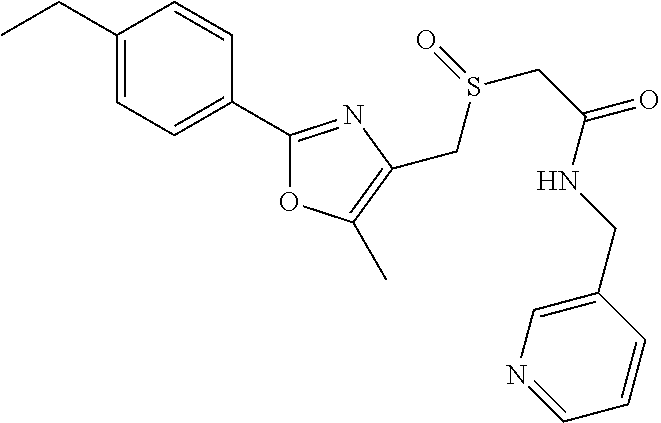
C1(CC)=CC=C(C2=NC(CS(=O)CC(=O)NCC3=CN=CC=C3)=C(C)O2)C=C1
